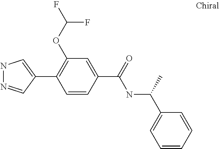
N1N=CC(C2=C(OC(F)F)C=C(C(NC(C3=CC=CC=C3)C)=O)C=C2)=C1
